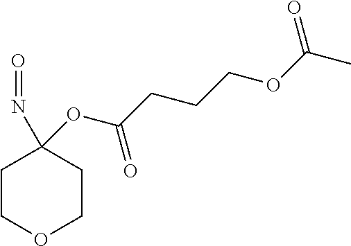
C1COCCC1(N=O)OC(CCCOC(C)=O)=O
